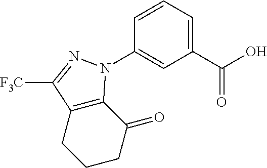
C1(C(O)=O)=CC=CC(N2C3=C(C([F3C])=N2)CCCC3=O)=C1
